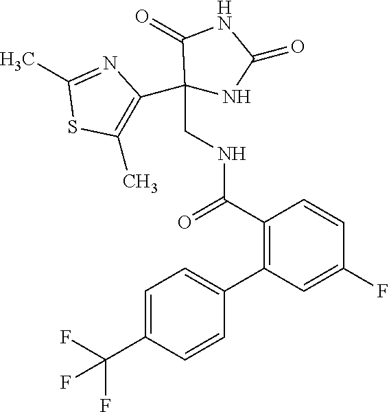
C1=C(C(F)(F)F)C=CC(C2=C(C(=O)NCC3(C4=C(C)SC(C)=N4)NC(=O)NC3=O)C=CC(F)=C2)=C1
